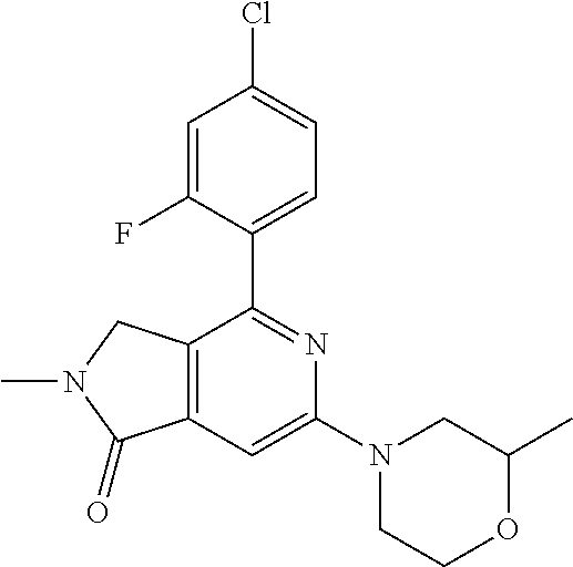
C1(C2=NC(N3CCOC(C)C3)=CC3=C2CN(C)C3=O)=CC=C(Cl)C=C1F
